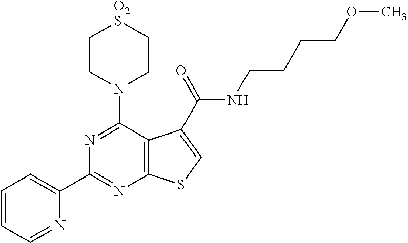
C1(C2=NC3=C(C(N4CC[O2S]CC4)=N2)C(C(NCCCCOC)=O)=CS3)=CC=CC=N1
